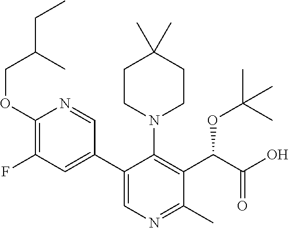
C(C(C)COC1=C(F)C=C(C2=CN=C(C)C(C(C(O)=O)OC(C)(C)C)=C2N2CCC(C)(C)CC2)C=N1)C
